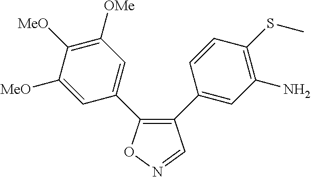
C1(C2=CC(N)=C(SC)C=C2)=C(C2=CC([OMe])=C([MeO])C([MeO])=C2)ON=C1
